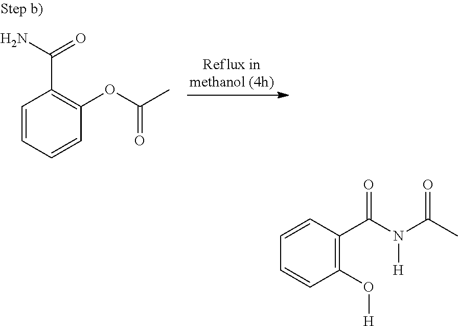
C1=CC=CC(OC(C)=O)=C1C(N)=O.C1=CC(C(N(C(C)=O)[H])=O)=C(O[H])C=C1
